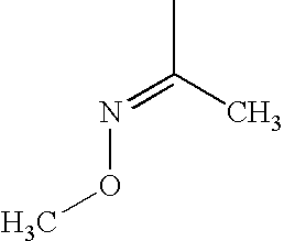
CC(=NOC)C
